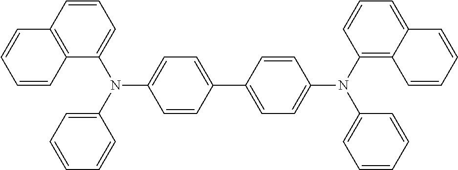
C1=CC2=C(C(N(C3=CC=C(C4=CC=C(N(C5=CC=CC=C5)C5=C6C(=CC=C5)C=CC=C6)C=C4)C=C3)C3=CC=CC=C3)=C1)C=CC=C2
